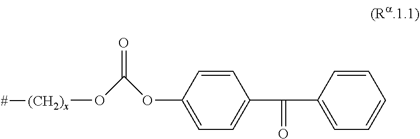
C1=CC(OC(O[(CH2)x][#])=O)=CC=C1C(C1=CC=CC=C1)=O
